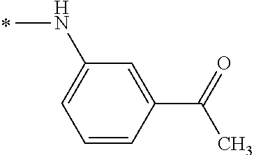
CNC1=CC=CC(C(=O)C)=C1
